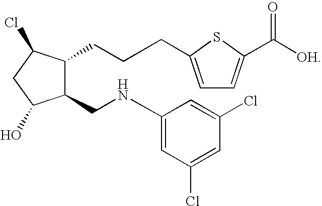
C1(CNC2=CC(Cl)=CC(Cl)=C2)C(CCCC2=CC=C(C([OH])=O)S2)C(Cl)CC1O
